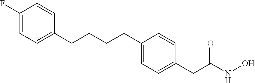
C1(F)=CC=C(CCCCC2=CC=C(CC(NO)=O)C=C2)C=C1
